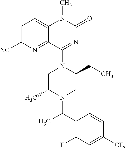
C1=C([NC])N=C2C(=C1)N(C)C(=O)N=C2N1CC(C)N(C(C2=C(F)C=C([CF3])C=C2)C)CC1CC
